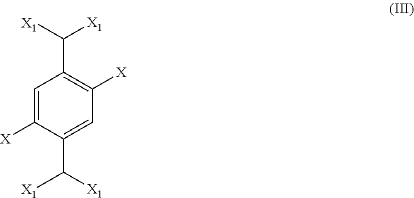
C1=C([X])C(C([X1])[X1])=CC([X])=C1C([X1])[X1]
